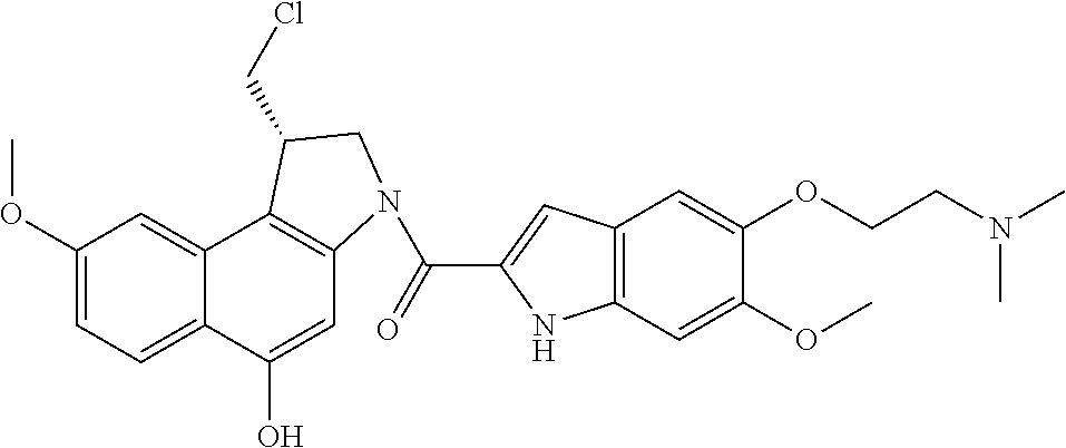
C1(OC)=CC=C2C(=C1)C1=C(C=C2O)N(C(=O)C2=CC3=C(N2)C=C(OC)C(OCCN(C)C)=C3)CC1CCl
